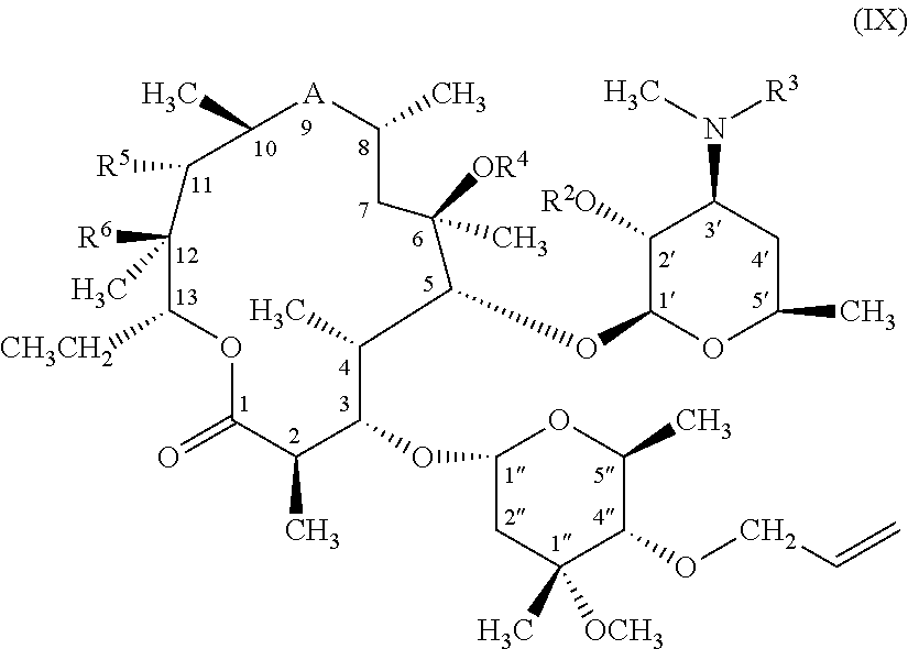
O1C(=O)C(C)C(OC2CC(C)([OCH3])C(OCC=C)C(C)O2)C(C)C(OC2OC(C)CC(N(C)[R3])C2[R2O])C([OR4])(C)CC(C)[A]C(C)C([R5])C([R6])(C)C1[CH3CH2]
